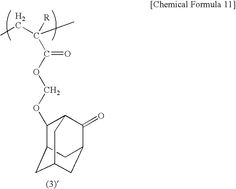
C1(OCOC(C([R])(C)CC)=O)C2CC3CC(C(=O)C1C3)C2
